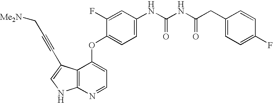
N(C(=O)NC(=O)CC1=CC=C(F)C=C1)C1=CC=C(OC2=CC=NC3=C2C(C#CC[Me2N])=CN3)C(F)=C1
